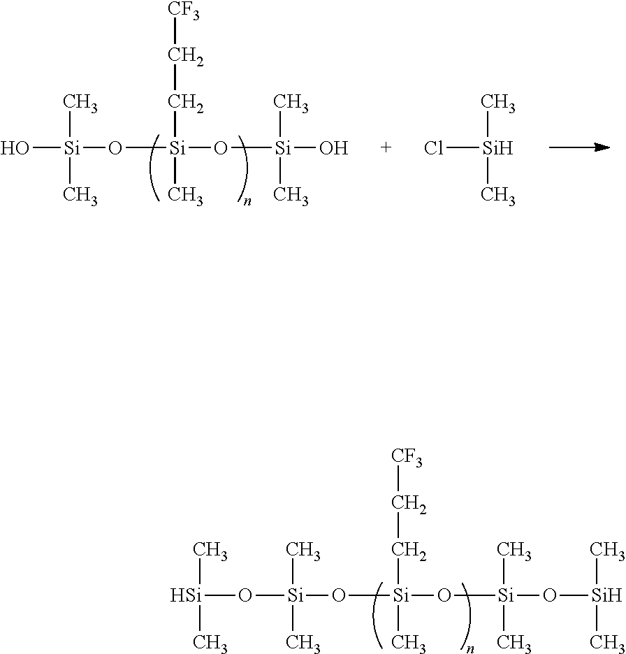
O([Si](O[Si](O[Si](O[Si](C)C)(C)C)(CC[CF3])C)(C)C)[Si](C)C.O[Si](O[Si](O[Si](O)(C)C)(CC[CF3])C)(C)C.Cl[Si](C)C
